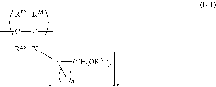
CC([RL2])(C([RL4])(C)[X1]N([(CH2ORL1)p])*)[RL3]
